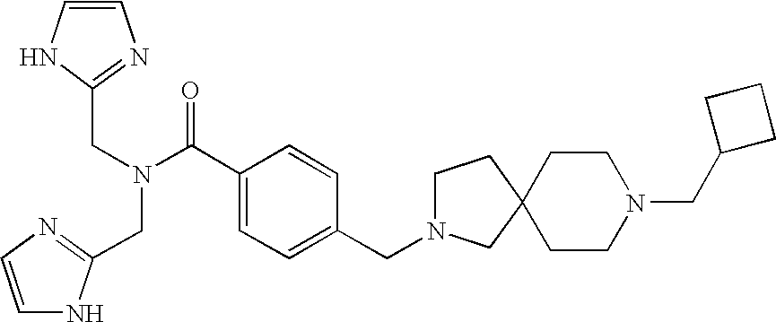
C1=CNC(CN(C(C2=CC=C(CN3CCC4(C3)CCN(CC3CCC3)CC4)C=C2)=O)CC2=NC=CN2)=N1
